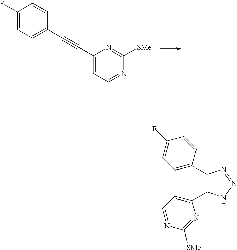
C1(F)=CC=C(C#CC2=CC=NC([SMe])=N2)C=C1.C1(C2=CC=C(F)C=C2)=C(C2=CC=NC([SMe])=N2)NN=N1
